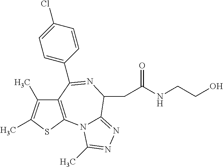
C(C1C2=NN=C(C)N2C2=C(C(C3=CC=C(Cl)C=C3)=N1)C(C)=C(C)S2)C(NCCO)=O
